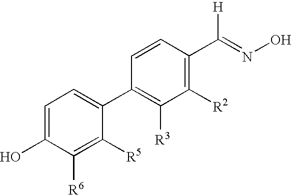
C1=C(O)C([R6])=C([R5])C(C2=C([R3])C([R2])=C(C(=NO)[H])C=C2)=C1
